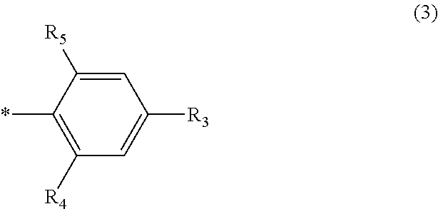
C1=C([R5])C(*)=C([R4])C=C1[R3]
